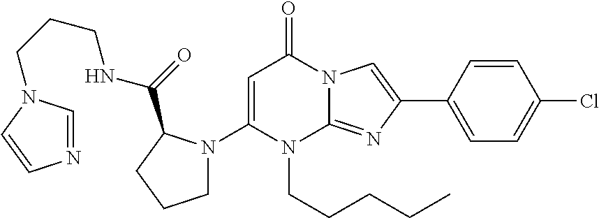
C1(N2CCCC2C(=O)NCCCN2C=NC=C2)=CC(=O)N2C(=NC(C3=CC=C(Cl)C=C3)=C2)N1CCCCC
